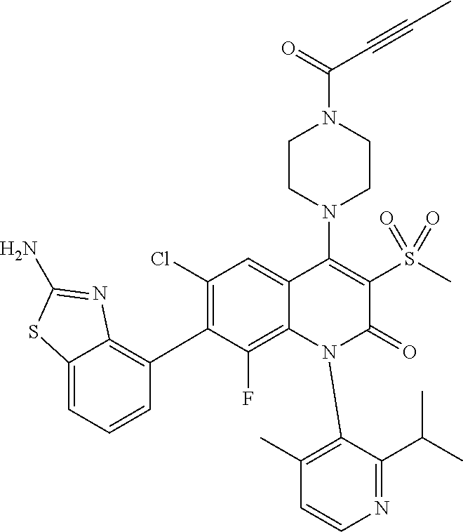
C1(Cl)=C(C2=C3C(=CC=C2)SC(N)=N3)C(F)=C2C(=C1)C(N1CCN(C(=O)C#CC)CC1)=C(S(=O)(=O)C)C(=O)N2C1=C(C)C=CN=C1C(C)C
